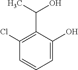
C1=C(O)C(C(C)O)=C(Cl)C=C1
